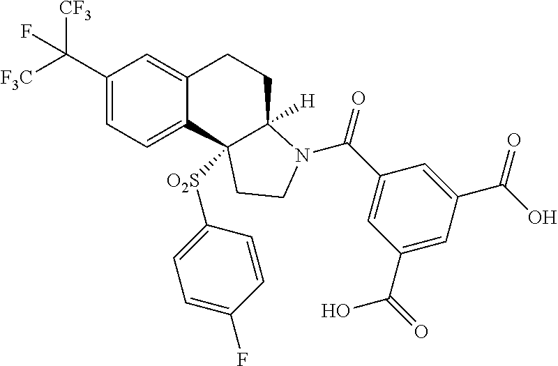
C(C1=CC=C2C(=C1)CCC1([H])C2([O2S]C2=CC=C(F)C=C2)CCN1C(=O)C1=CC(C(=O)O)=CC(C(O)=O)=C1)([F3C])([CF3])F
